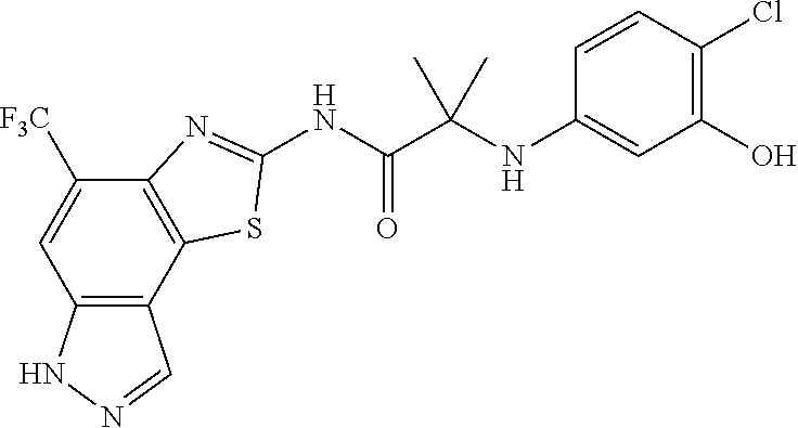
C12=C(C3=C(C([F3C])=C1)N=C(NC(C(NC1=CC(O)=C(Cl)C=C1)(C)C)=O)S3)C=NN2
